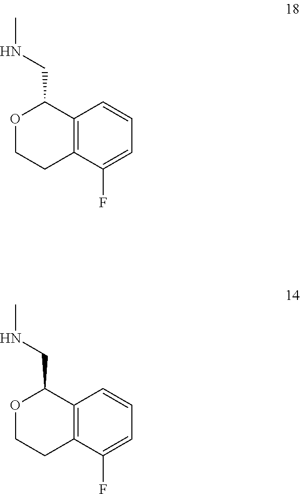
O1CCC2=C(C1CNC)C=CC=C2F.O1CCC2=C(C1CNC)C=CC=C2F
